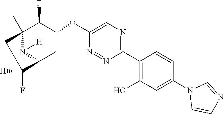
C1(C2=C(O)C=C(N3C=CN=C3)C=C2)=NC=C(OC2C(F)C3(C)N([H])C(C2)C([H])(F)C3)N=N1
